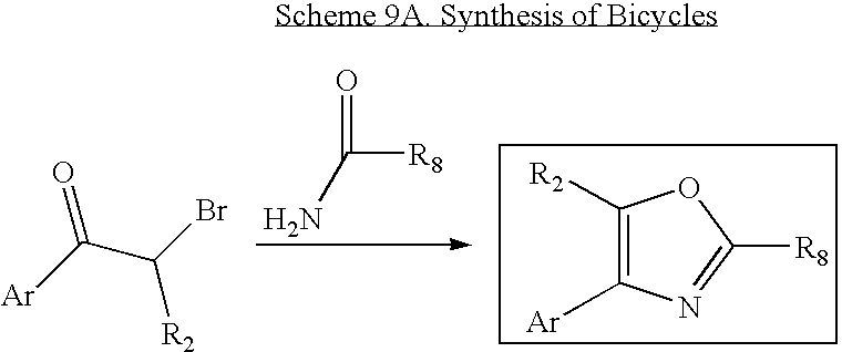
[Ar]C(C([R2])Br)=O.NC([R8])=O.C1([R2])=C([Ar])N=C([R8])O1
